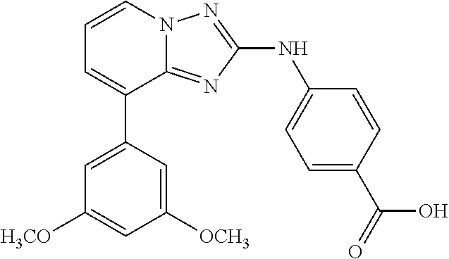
C1=C(C2=CC=CN3C2=NC(NC2=CC=C(C(=O)O)C=C2)=N3)C=C([OCH3])C=C1[H3CO]
